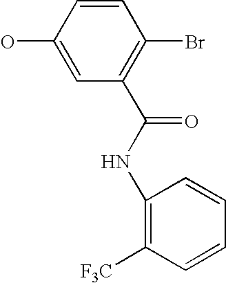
C1(O)=CC(C(=O)NC2=C([F3C])C=CC=C2)=C(Br)C=C1
